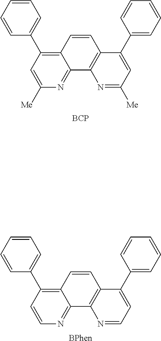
C1=CC2=C(C3=CC=CC=C3)C=C([Me])N=C2C2=C1C(C1=CC=CC=C1)=CC([Me])=N2.[BCP].C1=CC2=C(C3=CC=CC=C3)C=CN=C2C2=C1C(C1=CC=CC=C1)=CC=N2.[BPhen]
